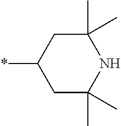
C1(C)(C)CC(*)CC(C)(C)N1
